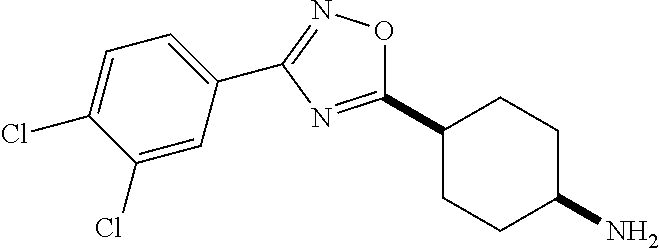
C1(C2CCC(N)CC2)=NC(C2=CC=C(Cl)C(Cl)=C2)=NO1
